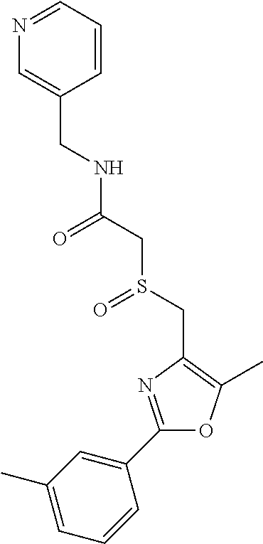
C(C1=CN=CC=C1)NC(CS(CC1=C(C)OC(C2=CC(C)=CC=C2)=N1)=O)=O
